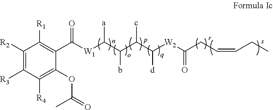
C1([R2])=C([R3])C([R4])=C(OC(=O)C)C(C([W1]C(C(C(C([W2]C(CC=CCC)=O)[d])c)b)[a])=O)=C1[R1]
